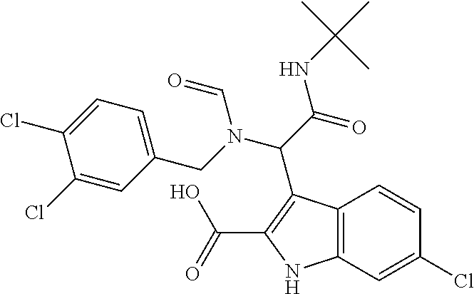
C12=C(C=C(Cl)C=C1)NC(C(=O)O)=C2C(C(NC(C)(C)C)=O)N(C=O)CC1=CC=C(Cl)C(Cl)=C1
